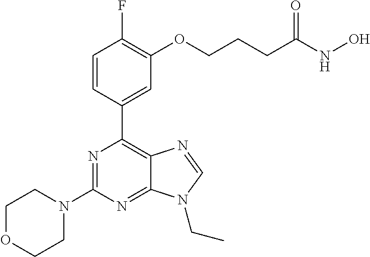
C1=CC(C2=C3C(=NC(N4CCOCC4)=N2)N(CC)C=N3)=CC(OCCCC(NO)=O)=C1F
